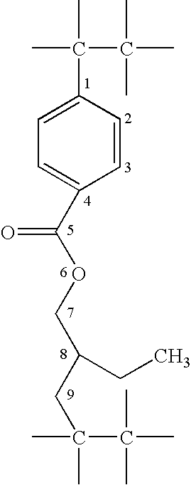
C1=C(C(C)(C)C(C)(C)C)C=CC(C(OCC(CC(C)(C)C(C)(C)C)CC)=O)=C1
